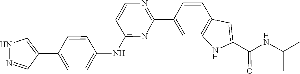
C1=CC2=C(NC(C(=O)NC(C)C)=C2)C=C1C1=NC=CC(NC2=CC=C(C3=CNN=C3)C=C2)=N1
